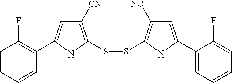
C1([CN])=C(SSC2=C([NC])C=C(C3=CC=CC=C3F)N2)NC(C2=C(F)C=CC=C2)=C1
